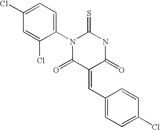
N1C(=S)N(C2=CC=C(Cl)C=C2Cl)C(=O)C(=CC2=CC=C(Cl)C=C2)C1=O
